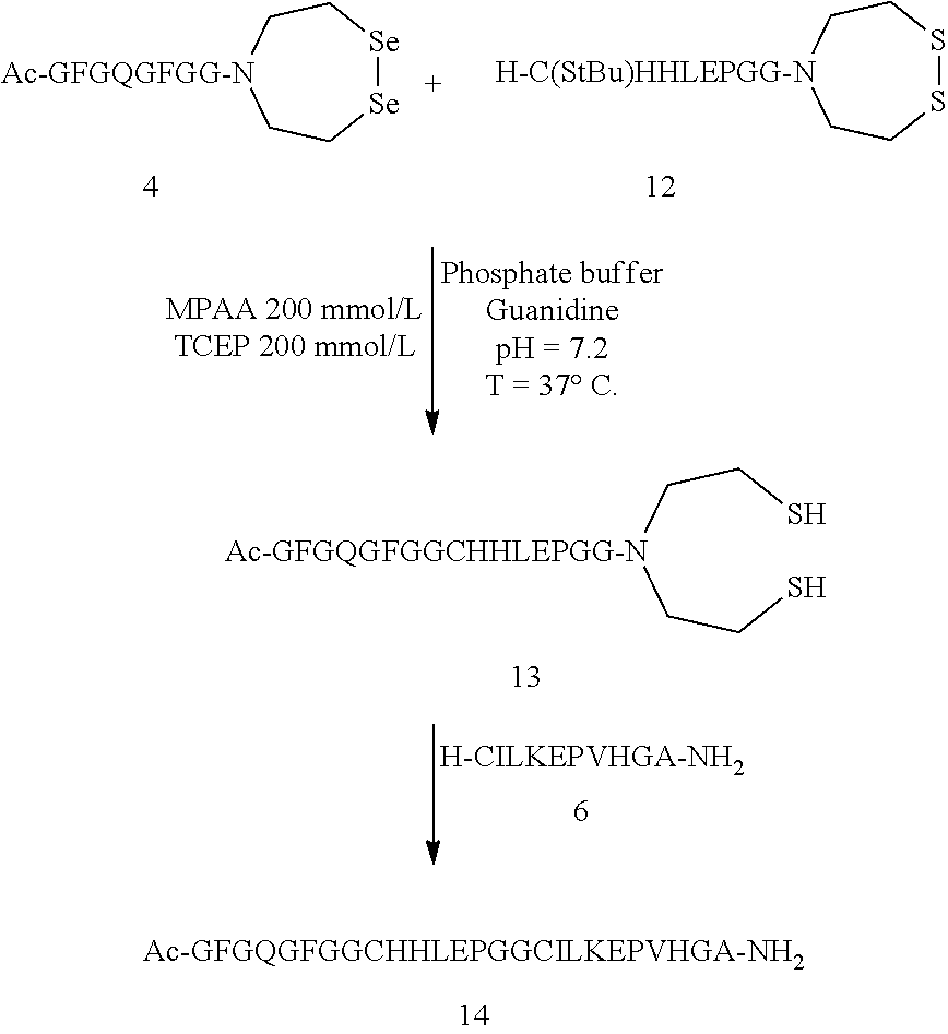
[Se]1[Se]CC[Ac-GFGQGFGG-N]CC1.S1SCC[H-C(StBu)HHLEPGG-N]CC1.SCC[Ac-GFGQGFGGCHHLEPGG-N]CCS
